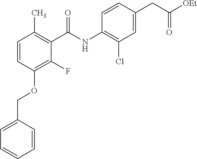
C1=C(COC2=C(F)C(C(NC3=C(Cl)C=C(CC([OEt])=O)C=C3)=O)=C(C)C=C2)C=CC=C1
